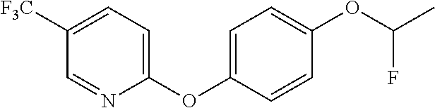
C1=C(OC2=CC=C([F3C])C=N2)C=CC(OC(C)F)=C1
